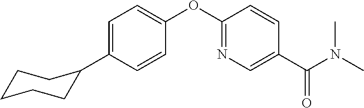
C1=C(C2CCCCC2)C=CC(OC2=NC=C(C(N(C)C)=O)C=C2)=C1
